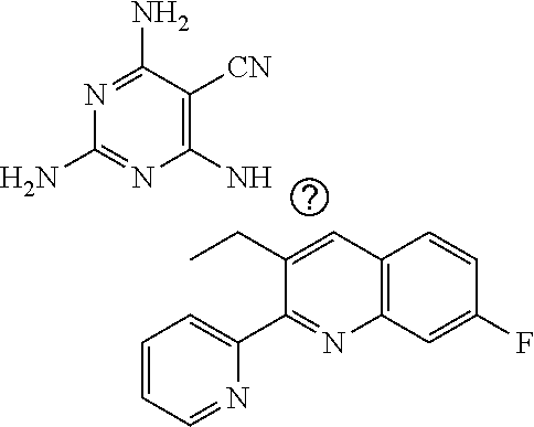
C12=C(C=C(F)C=C1)N=C(C1=CC=CC=N1)C(CC)=C2.NC1=C([CN])C(N)=NC(N)=N1
